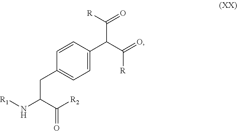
C1(C(C(=O)[R])C([R])=O)=CC=C(CC(C([R2])=O)N[R1])C=C1
